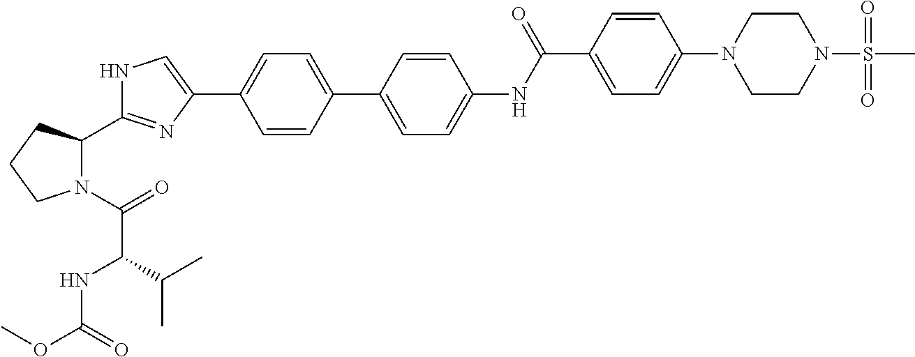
C1=CC(C2=CC=C(NC(C3=CC=C(N4CCN(S(C)(=O)=O)CC4)C=C3)=O)C=C2)=CC=C1C1=CNC(C2N(C(=O)C(NC(OC)=O)C(C)C)CCC2)=N1
